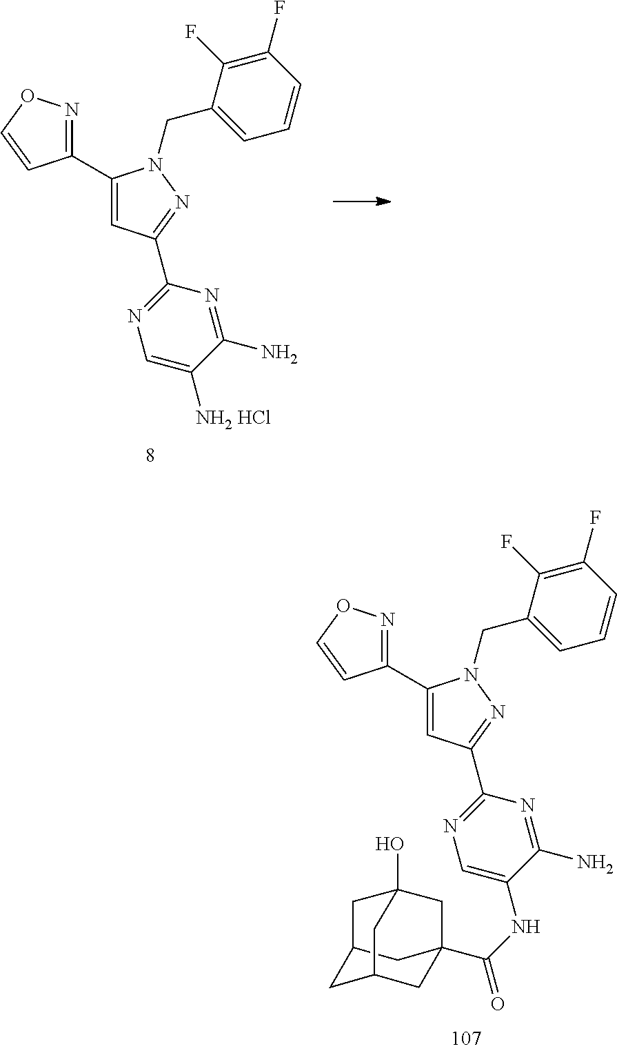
C1(C2=NOC=C2)=CC(C2=NC=C([NH2 HCl])C(N)=N2)=NN1CC1=CC=CC(F)=C1F.C1(C2=NOC=C2)=CC(C2=NC=C(NC(=O)C34CC5CC(C3)CC(O)(C4)C5)C(N)=N2)=NN1CC1=CC=CC(F)=C1F
